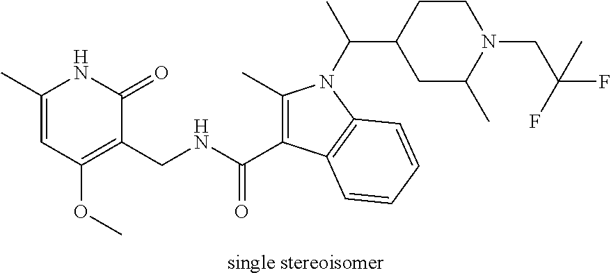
C1(C)=CC(OC)=C(CNC(C2=C(C)N(C(C)C3CCN(CC(F)(F)C)C(C)C3)C3=C2C=CC=C3)=O)C(=O)N1
